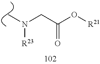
C(C(O[R21])=O)N([R23])C
